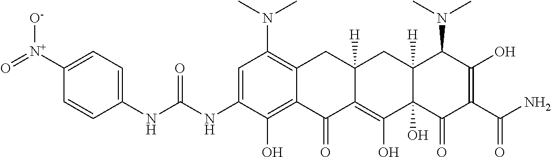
C1([N+](=O)[O-])=CC=C(NC(NC2=CC(N(C)C)=C3C(=C2O)C(=O)C2=C(O)C4(O)C([H])(CC2([H])C3)C(N(C)C)C(O)=C(C(N)=O)C4=O)=O)C=C1
